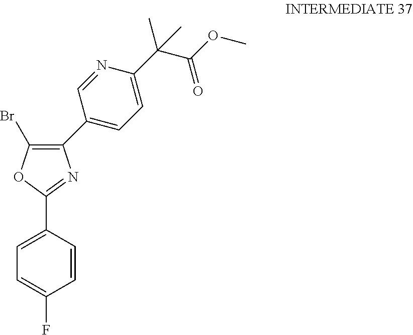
C1=CC(C2=NC(C3=CC=C(C(C)(C(OC)=O)C)N=C3)=C(Br)O2)=CC=C1F
